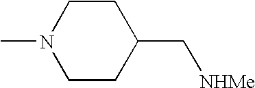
CN1CCC(C[NHMe])CC1
